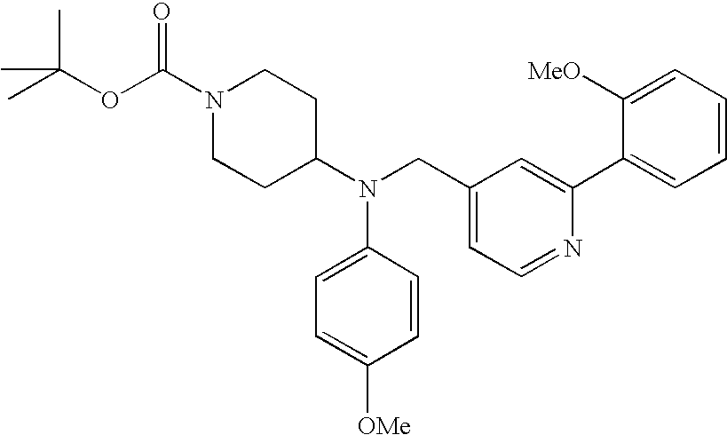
O(C(C)(C)C)C(N1CCC(N(CC2=CC=NC(C3=CC=CC=C3[MeO])=C2)C2=CC=C([OMe])C=C2)CC1)=O
